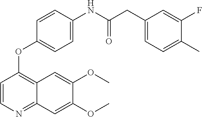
C1=CN=C2C(=C1OC1=CC=C(NC(CC3=CC=C(C)C(F)=C3)=O)C=C1)C=C(OC)C(OC)=C2
